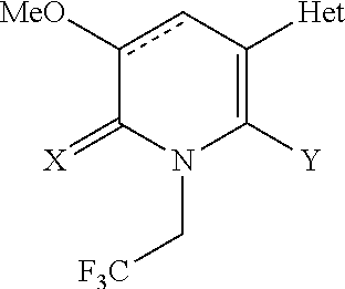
c1([OMe])cC([Het])=C([Y])N(C[CF3])C1=[X]
